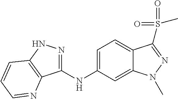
C1(NC2=CC=C3C(=C2)N(C)N=C3S(C)(=O)=O)=NNC2=C1N=CC=C2
